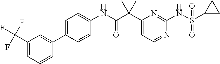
C1(C(C(NC2=CC=C(C3=CC(C(F)(F)F)=CC=C3)C=C2)=O)(C)C)=CC=NC(NS(C2CC2)(=O)=O)=N1
